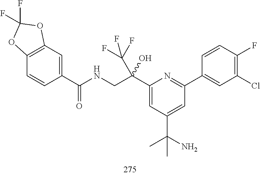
C1(C(CNC(C2=CC3=C(C=C2)OC(F)(F)O3)=O)(C(F)(F)F)O)=CC(C(N)(C)C)=CC(C2=CC(Cl)=C(F)C=C2)=N1
